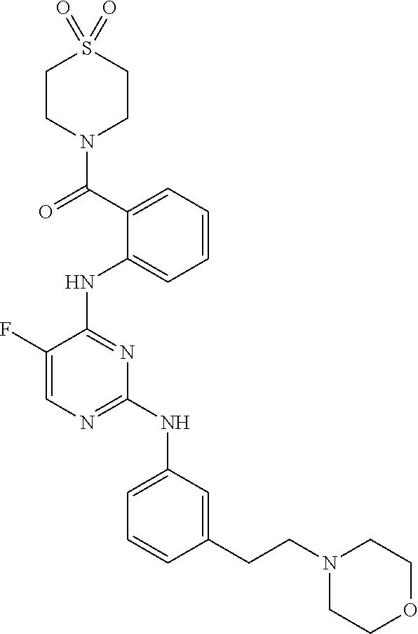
C(=O)(C1=CC=CC=C1NC1=NC(NC2=CC=CC(CCN3CCOCC3)=C2)=NC=C1F)N1CCS(=O)(=O)CC1
